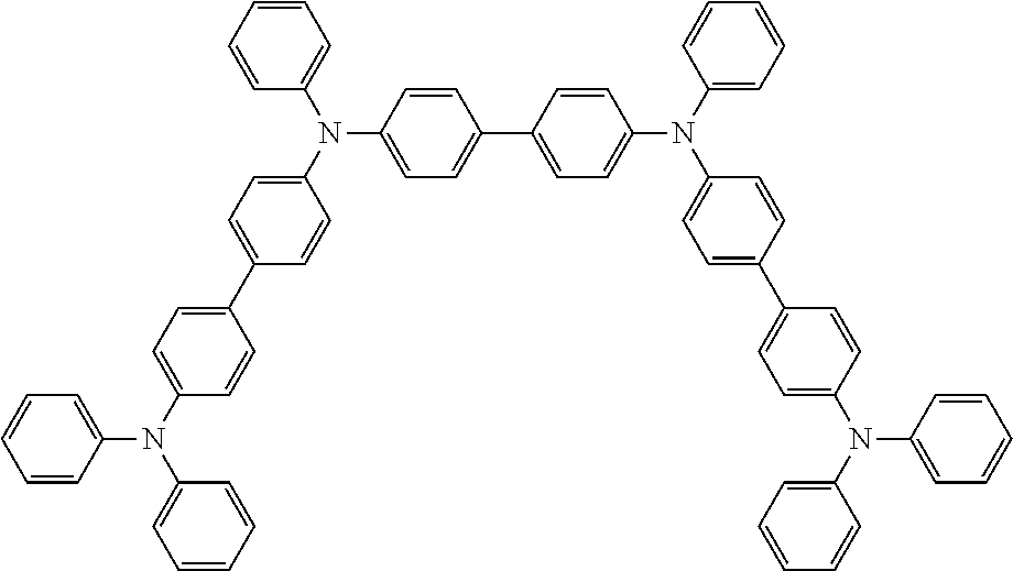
N(C1=CC=C(C2=CC=C(N(C3=CC=C(C4=CC=C(N(C5=CC=CC=C5)C5=CC=CC=C5)C=C4)C=C3)C3=CC=CC=C3)C=C2)C=C1)(C1=CC=C(C2=CC=C(N(C3=CC=CC=C3)C3=CC=CC=C3)C=C2)C=C1)C1=CC=CC=C1
